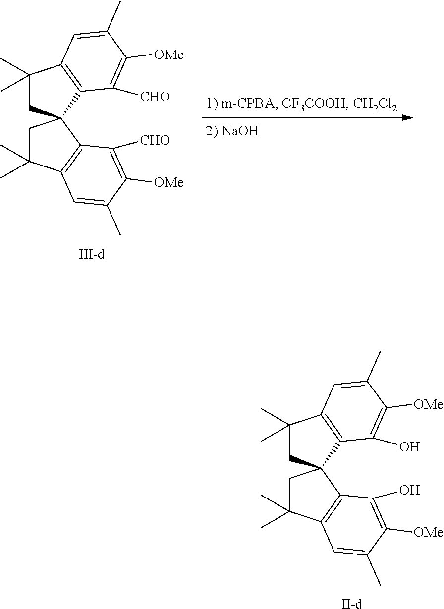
C1(C)(C)CC2(C3=C1C=C(C)C([OMe])=C3[CHO])CC(C)(C)C1=C2C([CHO])=C([OMe])C(C)=C1.[III-d].C1(C)(C)CC2(C3=C1C=C(C)C([OMe])=C3O)CC(C)(C)C1=C2C(O)=C([OMe])C(C)=C1.[II-d]
